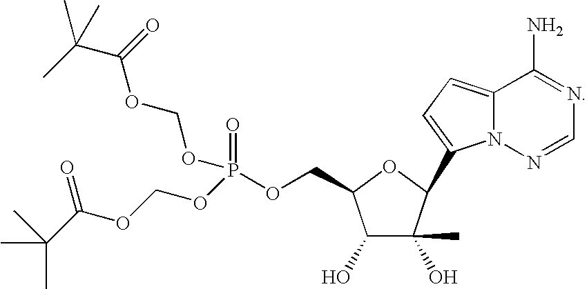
C1(O)C(C)(O)C(C2=CC=C3N2N=CN=C3N)OC1COP(=O)(OCOC(=O)C(C)(C)C)OCOC(C(C)(C)C)=O
